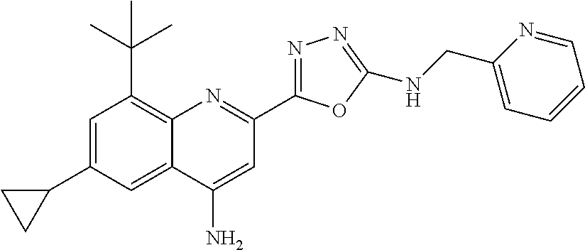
C12=C(C(C)(C)C)C=C(C3CC3)C=C1C(N)=CC(C1=NN=C(NCC3=CC=CC=N3)O1)=N2
